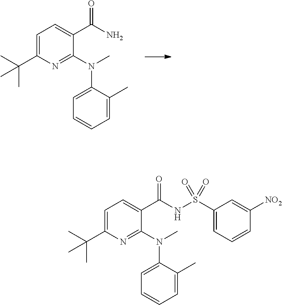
C1=C(C(C)(C)C)N=C(N(C)C2=CC=CC=C2C)C(C(N)=O)=C1.C1=C(C(C)(C)C)N=C(N(C)C2=CC=CC=C2C)C(C(NS(C2=CC=CC([NO2])=C2)(=O)=O)=O)=C1
